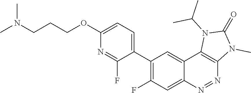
CN(CCCOC1=CC=C(C2=C(F)C=C3C(=C2)C2=C(N=N3)N(C)C(=O)N2C(C)C)C(F)=N1)C
